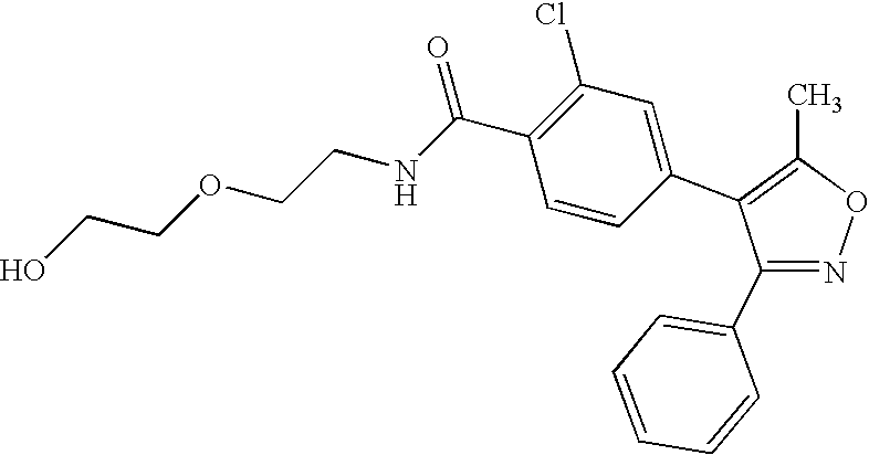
C1(C2=CC=CC=C2)=NOC(C)=C1C1=CC(Cl)=C(C(NCCOCCO)=O)C=C1
